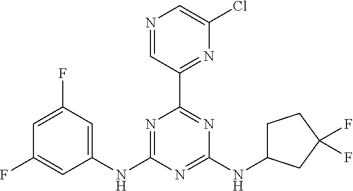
C1(NC2=NC(C3=NC(Cl)=CN=C3)=NC(NC3CCC(F)(F)C3)=N2)=CC(F)=CC(F)=C1
